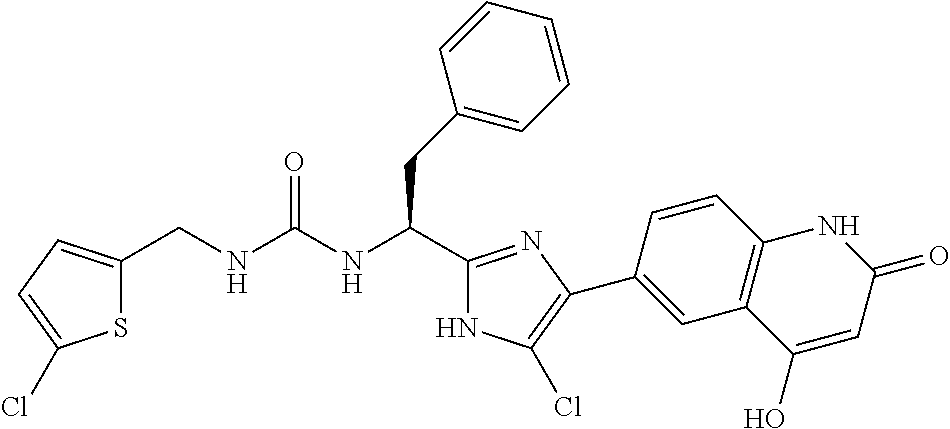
S1C(CNC(NC(CC2=CC=CC=C2)C2=NC(C3=CC4=C(C=C3)NC(=O)C=C4O)=C(Cl)N2)=O)=CC=C1Cl
